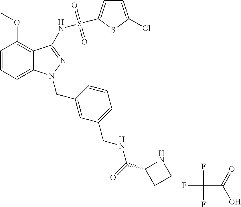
C1=CC=C2C(=C1OC)C(NS(C1=CC=C(Cl)S1)(=O)=O)=NN2CC1=CC(CNC(C2CCN2)=O)=CC=C1.FC(F)(F)C(=O)O
